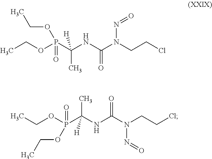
CCOP(C(NC(N(CCCl)N=O)=O)(C)[H])(=O)OCC.CCOP(C(NC(N(CCCl)N=O)=O)(C)[H])(=O)OCC
